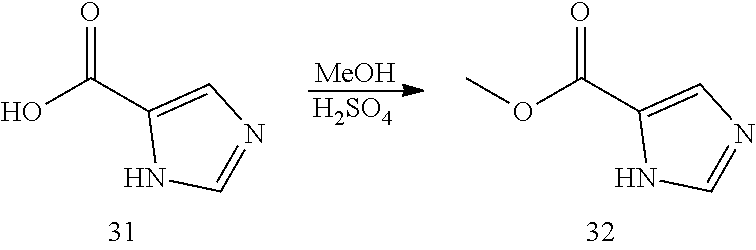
OC(C1=CN=CN1)=O.[MeOH].[H2SO4].O(C(C1=CN=CN1)=O)C
